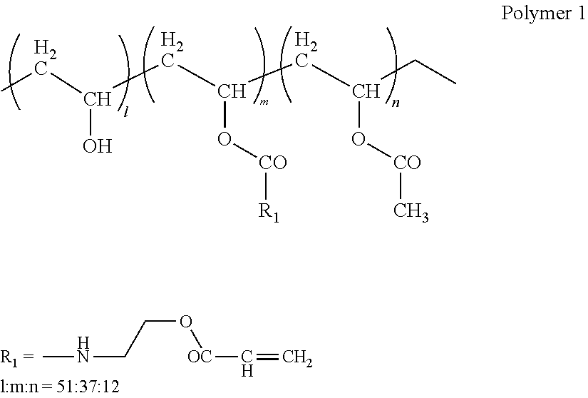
CCC(CC(CC(CC)O[CO]C)O[CO][R1])O.CNCCO[OC]C=C
